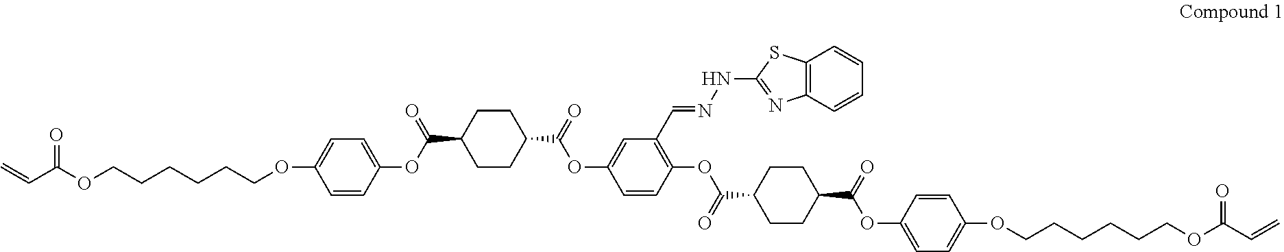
O=C(OCCCCCCOC1=CC=C(OC(C2CCC(C(=O)OC3=CC(C=NNC4=NC5=C(S4)C=CC=C5)=C(OC(C4CCC(C(=O)OC5=CC=C(OCCCCCCOC(=O)C=C)C=C5)CC4)=O)C=C3)CC2)=O)C=C1)C=C
